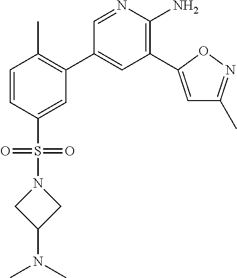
C1=CC(S(=O)(N2CC(N(C)C)C2)=O)=CC(C2=CC(C3=CC(C)=NO3)=C(N)N=C2)=C1C
